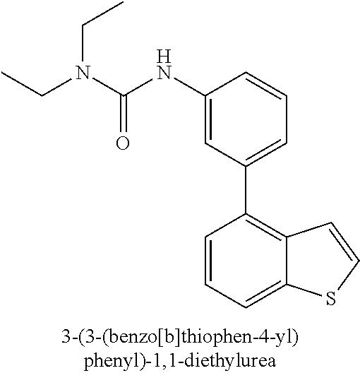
C1(NC(N(CC)CC)=O)=CC(C2=C3C(=CC=C2)SC=C3)=CC=C1
